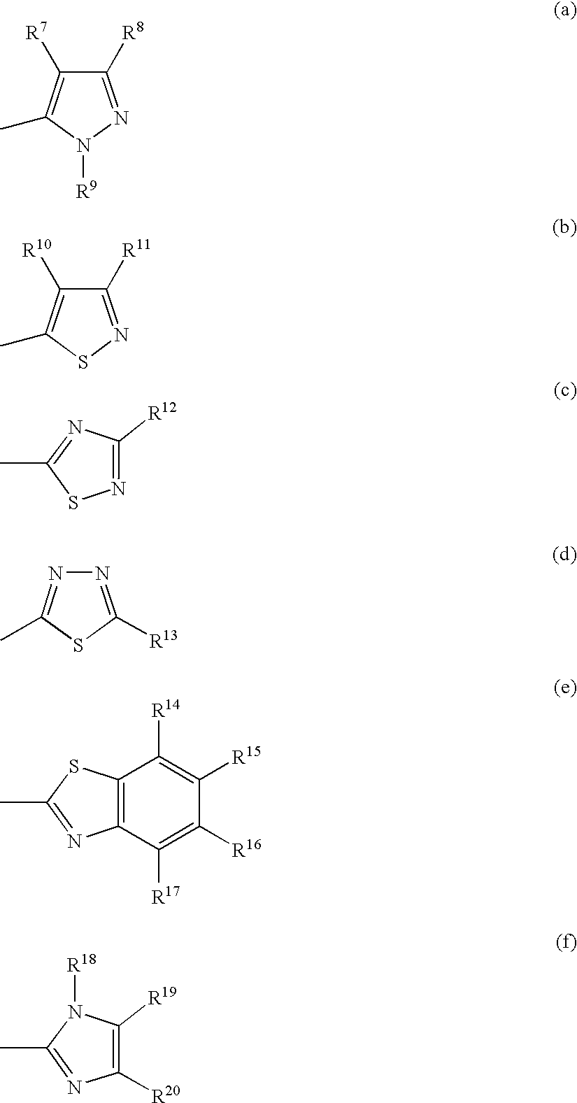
C1([R8])=NN([R9])C(C)=C1[R7].N1=C([R13])SC(C)=N1.C1([R12])=NSC(C)=N1.C1([R11])=NSC(C)=C1[R10].C12=C(C([R17])=C([R16])C([R15])=C1[R14])N=C(C)S2.C1([R19])=C([R20])N=C(C)N1[R18]
